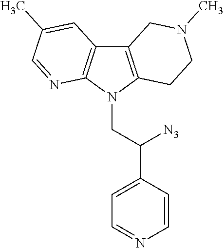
C12=C(N(CC(C3=CC=NC=C3)[N3])C3=C1C=C(C)C=N3)CCN(C)C2
